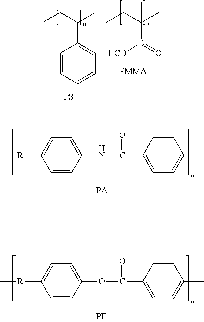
C1=CC=CC=C1C(CC)C.[H3CO]C(=O)C(CC)(C)C.[PS].[PMMA].C1=CC(NC(C2=CC=C(C)C=C2)=O)=CC=C1[R]C.C1=CC(OC(C2=CC=C(C)C=C2)=O)=CC=C1[R]C
